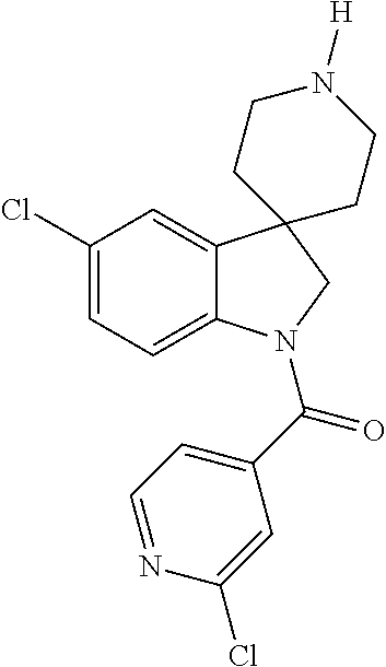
[H]N1CCC2(CC1)C1=CC(Cl)=CC=C1N(C(C1=CC=NC(Cl)=C1)=O)C2
